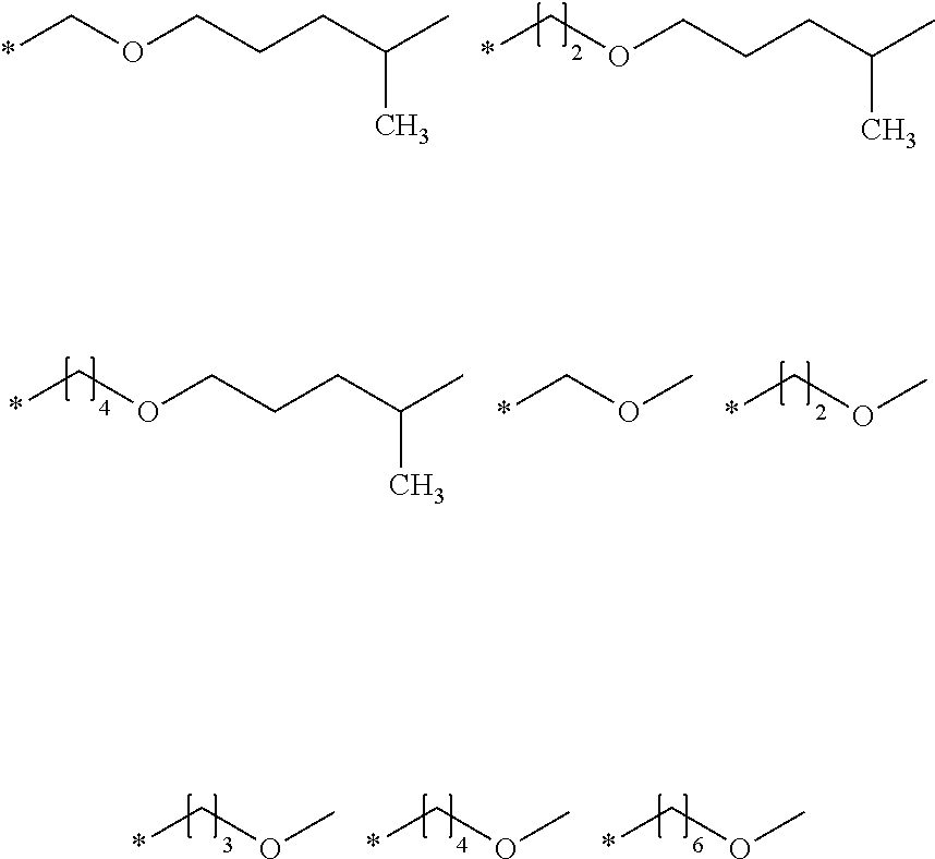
*COCCCC(C)C.*COCCCC(C)C.*COCCCC(C)C.*COC.*COC.*COC.*COC.*COC
